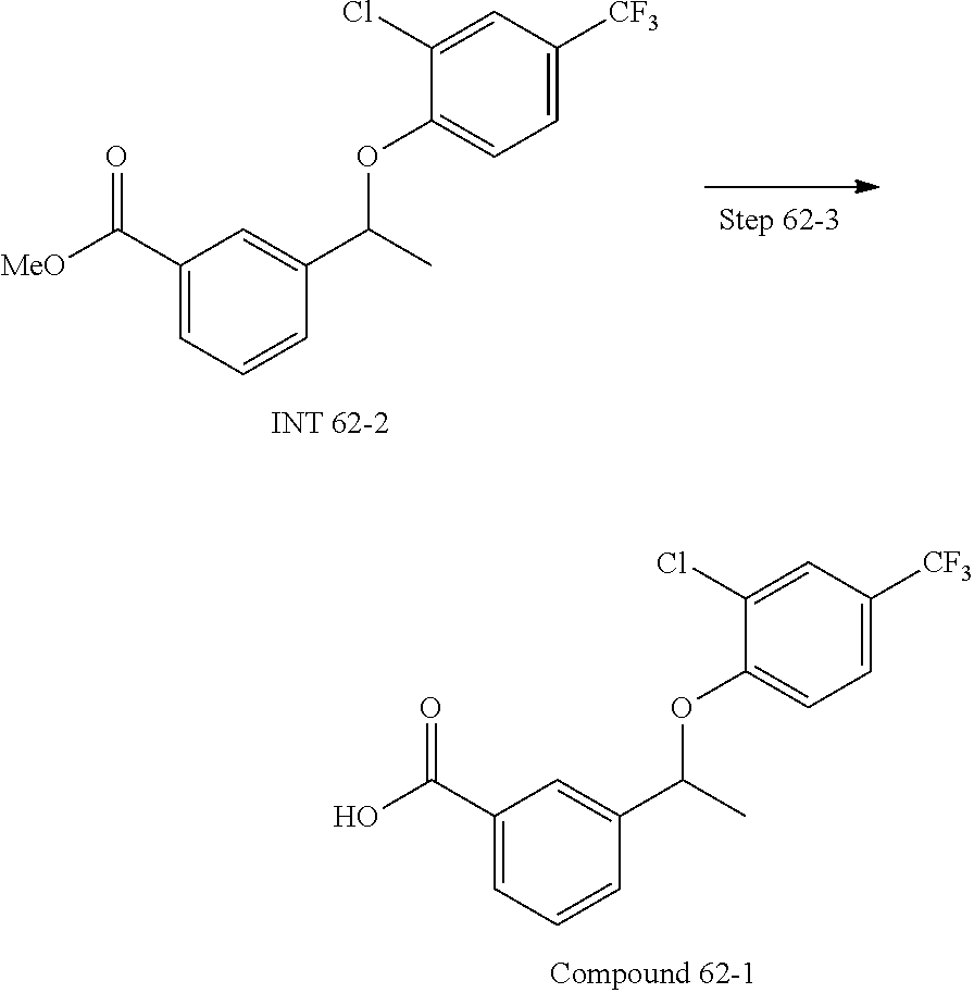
C1(C([MeO])=O)=CC=CC(C(C)OC2=CC=C([CF3])C=C2Cl)=C1.C1(C(O)=O)=CC=CC(C(C)OC2=CC=C([CF3])C=C2Cl)=C1
